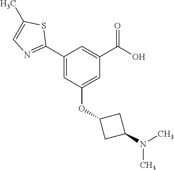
C1(C2=NC=C(C)S2)=CC(OC2CC(N(C)C)C2)=CC(C(O)=O)=C1
